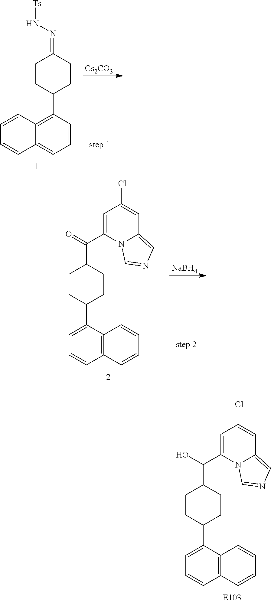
C1CC(C2=CC=CC3=C2C=CC=C3)CCC1C(C1=CC(Cl)=CC2=CN=CN12)O.C1CC(C2=C3C(=CC=C2)C=CC=C3)CCC1=NN[Ts].[Cs2CO3].C1CC(C2=CC=CC3=C2C=CC=C3)CCC1C(C1=CC(Cl)=CC2=CN=CN12)=O.[NaBH4]
